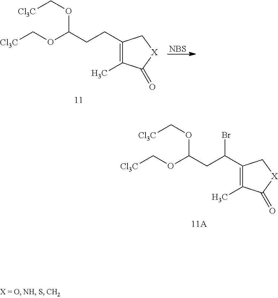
[Cl3C]COC(OC[Cl3C])CCC1=C(C)C(=O)[X]C1.[NBS].[Cl3C]COC(OC[Cl3C])CC(C1=C(C)C(=O)[X]C1)Br
